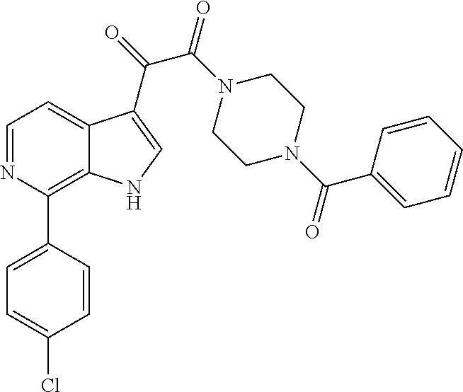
C1=C(Cl)C=CC(C2=C3C(=CC=N2)C(C(=O)C(N2CCN(C(C4=CC=CC=C4)=O)CC2)=O)=CN3)=C1
